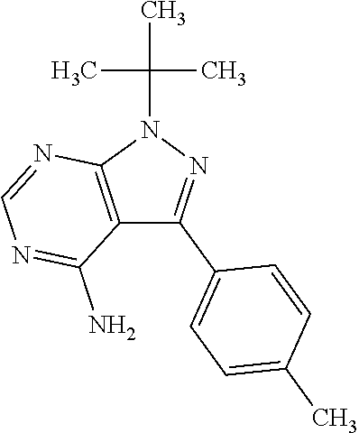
CC(C)(C)N1C2=C(C(C3=CC=C(C)C=C3)=N1)C(N)=NC=N2
